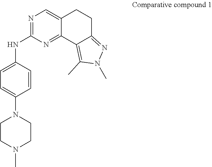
C1=C(NC2=NC=C3C(=N2)C2=C(C)N(C)N=C2CC3)C=CC(N2CCN(C)CC2)=C1
